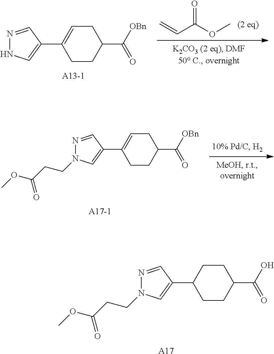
O=C(OC)C=C.C(C1CCC(C2=CNN=C2)=CC1)(=O)[OBn].C1C=C(C2=CN(CCC(OC)=O)N=C2)CCC1C([OBn])=O.C1CC(C2=CN(CCC(OC)=O)N=C2)CCC1C(O)=O.[A17]
